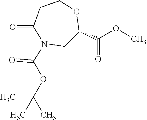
C1C(C(OC)=O)OCCC(=O)N1C(=O)OC(C)(C)C
